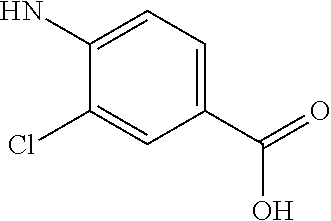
C1(C(=O)O)=CC=C(N)C(Cl)=C1
